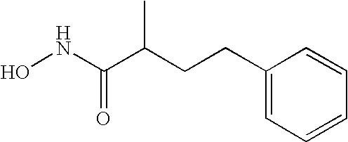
C1(CCC(C(NO)=O)C)=CC=CC=C1
